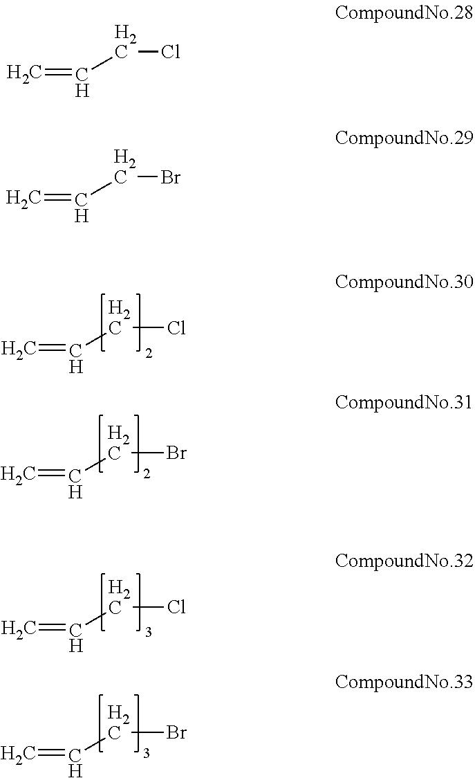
C=CCCl.C=CCBr.C=CCCl.C=CCBr.C=CCCl.C=CCBr
